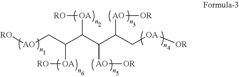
[AO](CC([OA][RO])C(C([AO][OR])C(C[OA][OR])[AO][OR])[OA][RO])[RO]
